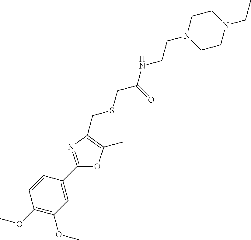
C1=CC(C2=NC(CSCC(=O)NCCN3CCN(CC)CC3)=C(C)O2)=CC(OC)=C1OC
